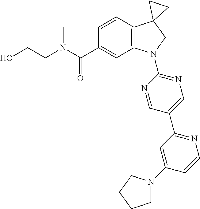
C(CN(C)C(C1=CC2=C(C=C1)C1(CN2C2=NC=C(C3=NC=CC(N4CCCC4)=C3)C=N2)CC1)=O)O
